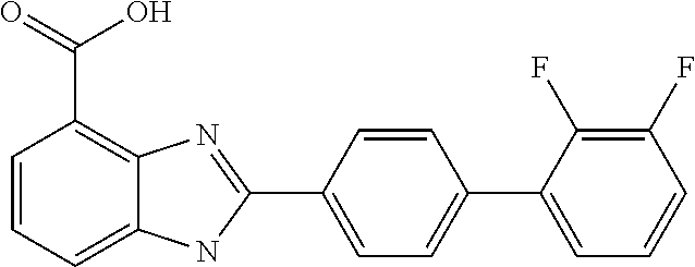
C1=CC=C2C(=C1C(=O)O)N=C(C1=CC=C(C3=CC=CC(F)=C3F)C=C1)N2
